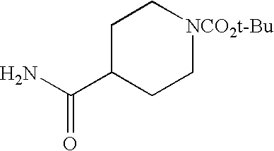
C1C(C(N)=O)CC[NCO2t-Bu]C1
